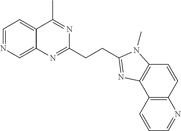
C1=NC=C2C(=C1)C(C)=NC(CCC1=NC3=C(C=CC4=C3C=CC=N4)N1C)=N2
